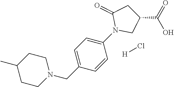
N1(CC2=CC=C(N3CC(C(=O)O)CC3=O)C=C2)CCC(C)CC1.[H]Cl
